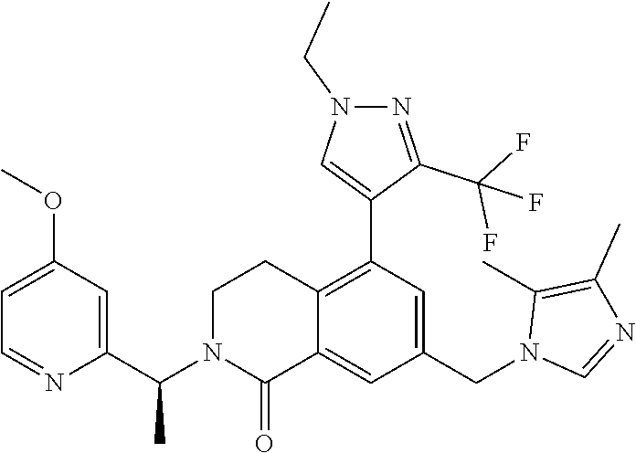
C1(OC)=CC=NC(C(N2C(=O)C3=CC(CN4C=NC(C)=C4C)=CC(C4=CN(CC)N=C4C(F)(F)F)=C3CC2)C)=C1
